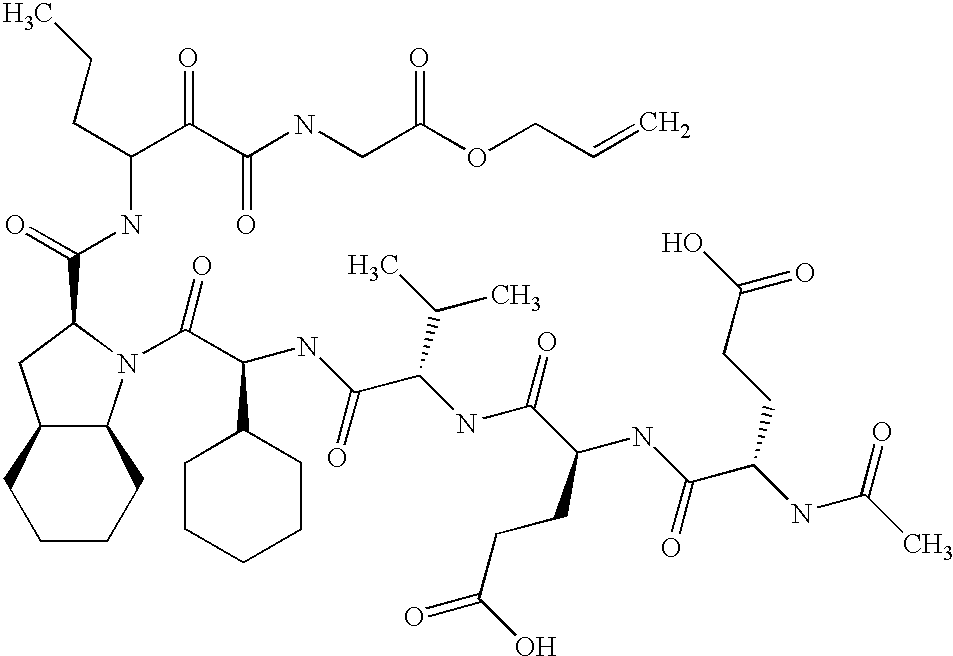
C1CCC2C(C1)CC(C(=O)NC(C(C(NCC(OCC=C)=O)=O)=O)CCC)N2C(C(NC(C(NC(C(NC(C(NC(C)=O)CCC(=O)O)=O)CCC(=O)O)=O)C(C)C)=O)C1CCCCC1)=O
